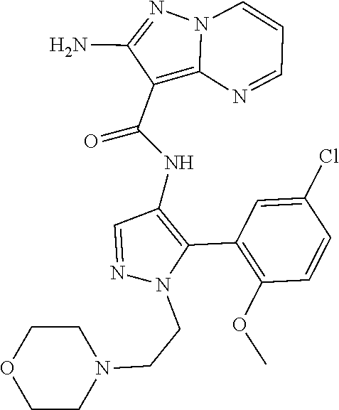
N12C(=C(C(NC3=C(C4=C(OC)C=CC(Cl)=C4)N(CCN4CCOCC4)N=C3)=O)C(N)=N1)N=CC=C2
